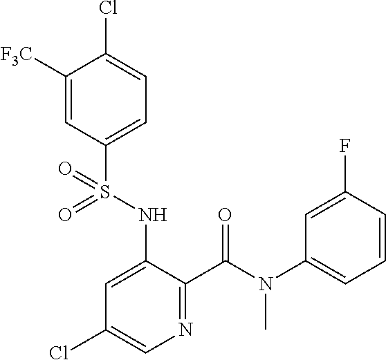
C1([F3C])=CC(S(NC2=CC(Cl)=CN=C2C(N(C2=CC=CC(F)=C2)C)=O)(=O)=O)=CC=C1Cl
